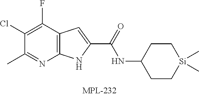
C12=C(C(F)=C(Cl)C(C)=N1)C=C(C(=O)NC1CC[Si](C)(C)CC1)N2
